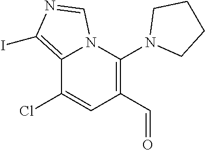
C12=C(I)N=CN1C(N1CCCC1)=C(C=O)C=C2Cl
